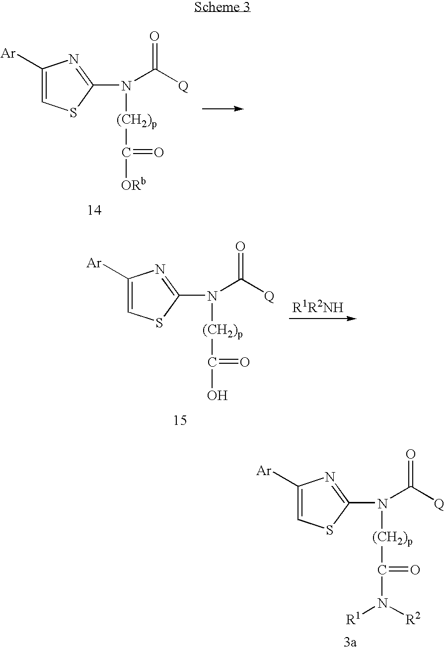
C1([Ar])=CSC(N(C([Q])=O)[(CH2)p]C([ORb])=O)=N1.C1([Ar])=CSC(N(C([Q])=O)[(CH2)p]C(O)=O)=N1.C1([Ar])=CSC(N(C([Q])=O)[(CH2)p]C(N([R2])[R1])=O)=N1
